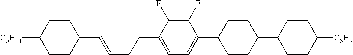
C1(C=CCCC2=CC=C(C3CCC(C4CCC([C3H7])CC4)CC3)C(F)=C2F)CCC([C5H11])CC1
